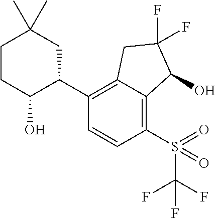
C1(C2CC(C)(C)CCC2O)=C2C(=C(S(=O)(C(F)(F)F)=O)C=C1)C(O)C(F)(F)C2
